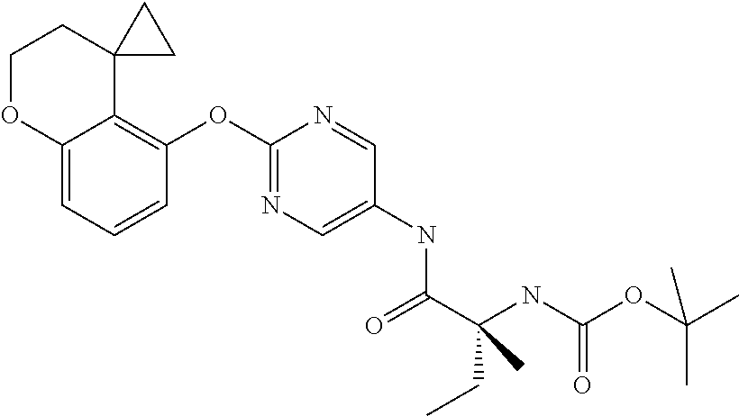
C12=CC=CC(OC3=NC=C(NC(C(NC(OC(C)(C)C)=O)(CC)C)=O)C=N3)=C1C1(CCO2)CC1
